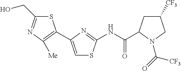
N(C(=O)C1CC([CF3])CN1C([CF3])=O)C1=NC(C2=C([Me])N=C(CO)S2)=CS1
